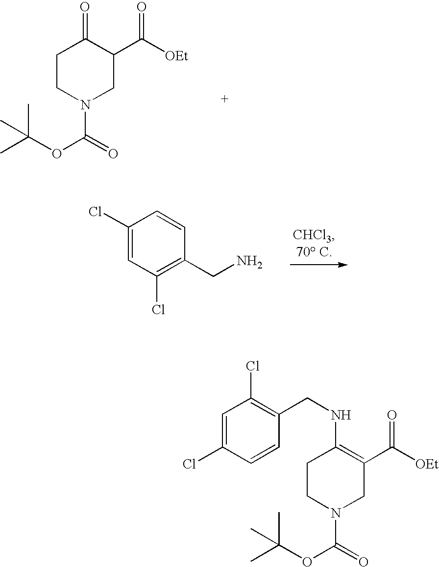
O=C1C(C([OEt])=O)CN(C(=O)OC(C)(C)C)CC1.C1=CC(Cl)=CC(Cl)=C1CN.C1=CC(Cl)=CC(Cl)=C1CNC1=C(C([OEt])=O)CN(C(=O)OC(C)(C)C)CC1
